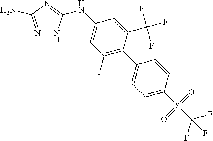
N1=C(N)N=C(NC2=CC(F)=C(C3=CC=C(S(C(F)(F)F)(=O)=O)C=C3)C(C(F)(F)F)=C2)N1
